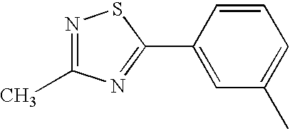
C1(C2=NC(C)=NS2)=CC(C)=CC=C1
